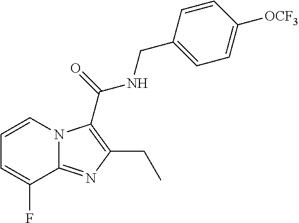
C1=CN2C(=NC(CC)=C2C(NCC2=CC=C([OCF3])C=C2)=O)C(F)=C1
